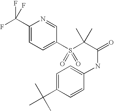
C1(C(F)(F)F)=CC=C(S(C(C(=O)NC2=CC=C(C(C)(C)C)C=C2)(C)C)(=O)=O)C=N1
